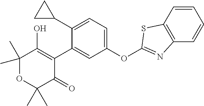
C1(C2CC2)=CC=C(OC2=NC3=C(C=CC=C3)S2)C=C1C1=C(O)C(C)(C)OC(C)(C)C1=O
